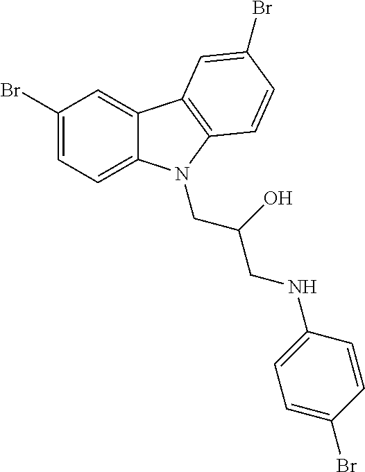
C1(Br)=CC=C2C(=C1)C1=C(N2CC(CNC2=CC=C(Br)C=C2)O)C=CC(Br)=C1
